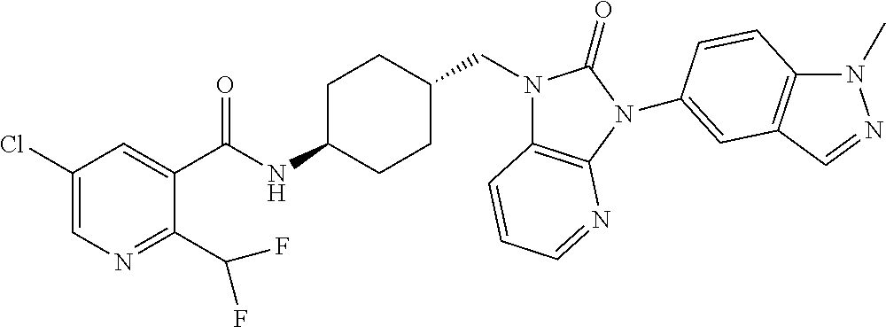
C1(Cl)=CN=C(C(F)F)C(C(NC2CCC(CN3C4=C(N(C5=CC6=C(N(C)N=C6)C=C5)C3=O)N=CC=C4)CC2)=O)=C1
